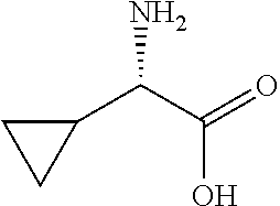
C1(C(N)C(O)=O)CC1
